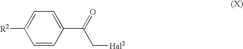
C1=CC(C(=O)C[Hal2])=CC=C1[R2]
